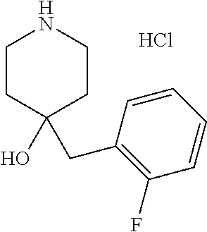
C1CC(O)(CC2=C(F)C=CC=C2)CCN1.Cl
